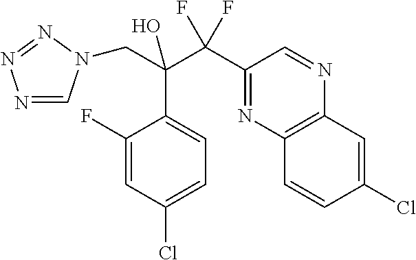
N1=CN(CC(C2=CC=C(Cl)C=C2F)(C(F)(F)C2=NC3=C(N=C2)C=C(Cl)C=C3)O)N=N1
